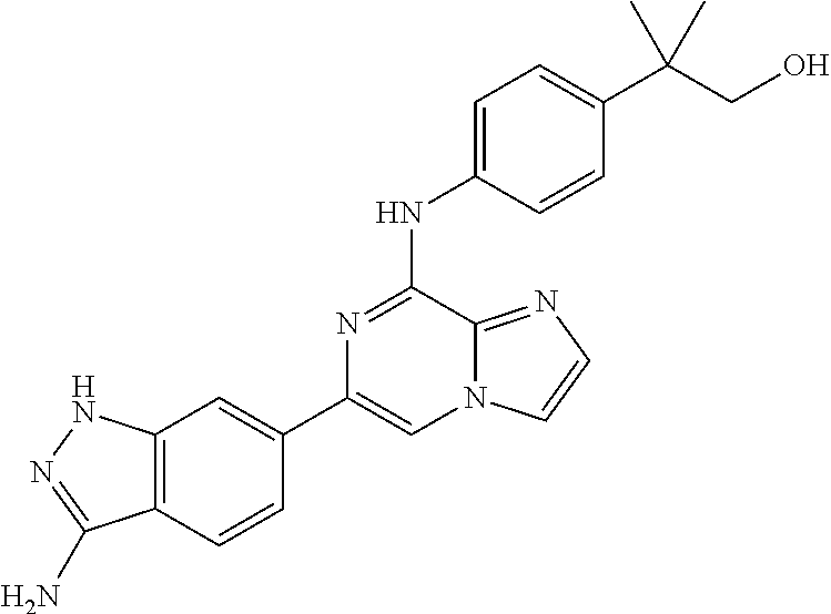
C1(C2=CC3=C(C=C2)C(N)=NN3)=CN2C(=NC=C2)C(NC2=CC=C(C(CO)(C)C)C=C2)=N1
